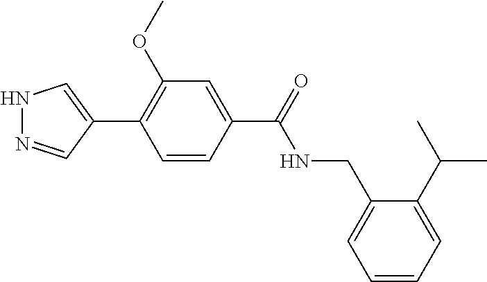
N1N=CC(C2=C(OC)C=C(C(NCC3=CC=CC=C3C(C)C)=O)C=C2)=C1
